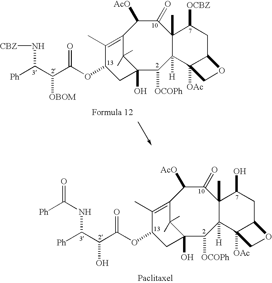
[Ph]C(C(C(OC1C(C)=C2C([AcO])C(=O)C3(C)C([H])(C([OCOPh])C(O)(C1)C2(C)C)C1([OAc])C(CC3[OCBZ])OC1)=O)[OBOM])N[CBZ].[Ph]C(C(C(OC1C(C)=C2C([AcO])C(=O)C3(C)C([H])(C([OCOPh])C(O)(C1)C2(C)C)C1([OAc])C(CC3O)OC1)=O)O)NC([Ph])=O
